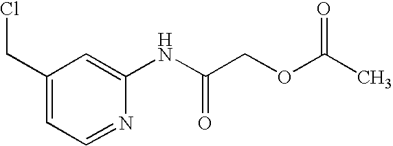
C1(CCl)=CC=NC(NC(COC(C)=O)=O)=C1
